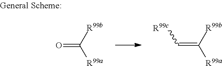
O=C([R99b])[R99a].C(=C([R99b])[R99a])[R99c]
